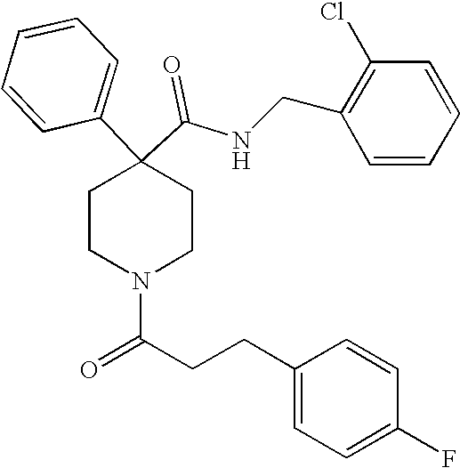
N(C(C1(C2=CC=CC=C2)CCN(C(=O)CCC2=CC=C(F)C=C2)CC1)=O)CC1=C(Cl)C=CC=C1
